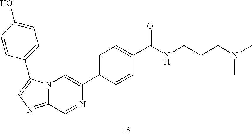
C12=NC=C(C3=CC=C(O)C=C3)N1C=C(C1=CC=C(C(NCCCN(C)C)=O)C=C1)N=C2
